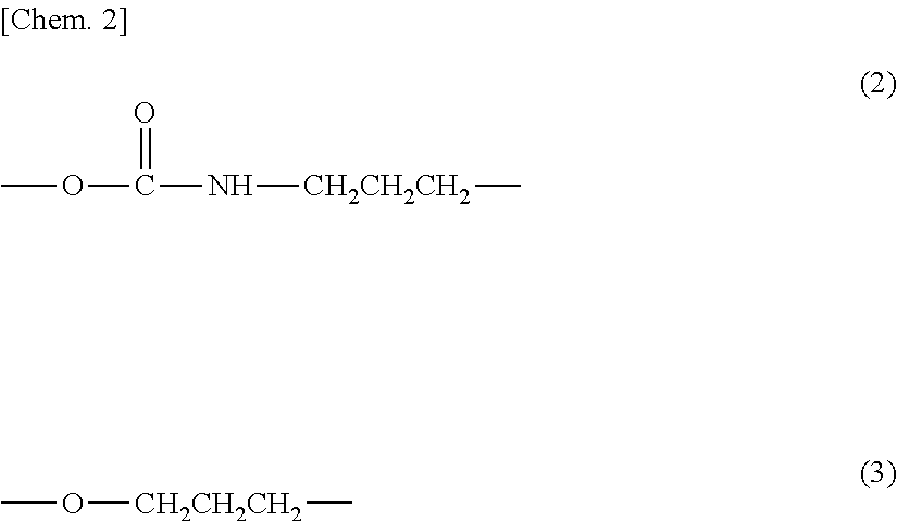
COC(=O)N[CH2CH2CH2]C.CO[CH2CH2CH2]C
